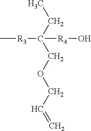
C[R3]C([R4]O)(CC)COCC=C
